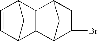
C1=CC2CC1C1C3C(Br)CC(C21)C3
